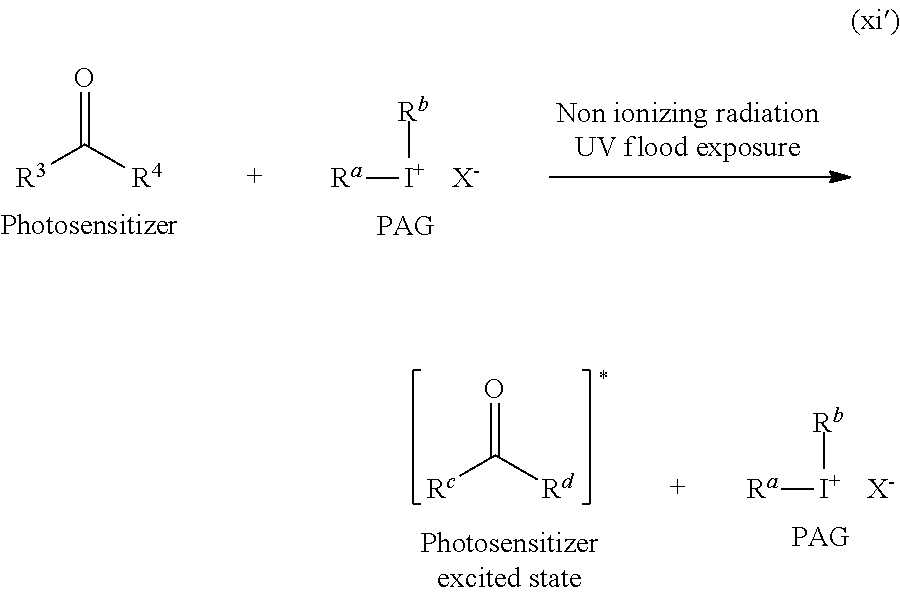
[R3]C([R4])=O.[Ra][I+][Rb].[X-].[Ra][I+][Rb].[X-].[Rc]C([Rd])=O
